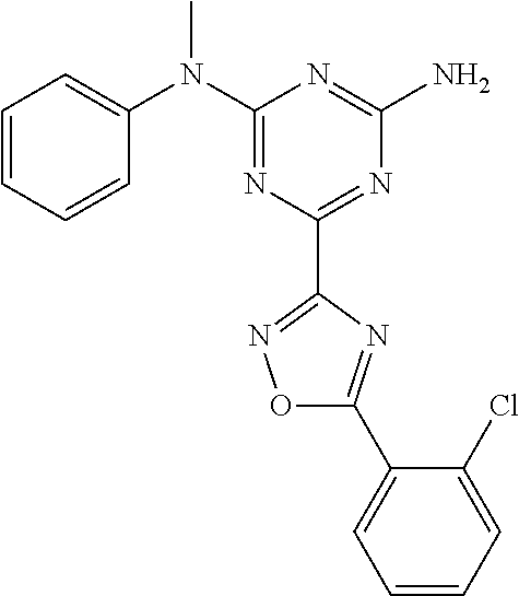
C1=CC=CC(N(C2=NC(C3=NOC(C4=CC=CC=C4Cl)=N3)=NC(N)=N2)C)=C1
